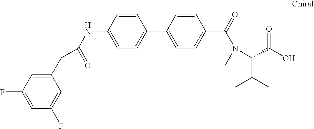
N(C1=CC=C(C2=CC=C(C(N(C(C(O)=O)C(C)C)C)=O)C=C2)C=C1)C(=O)CC1=CC(F)=CC(F)=C1
